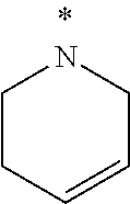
C1CC=CCN1
